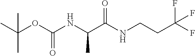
CC(OC(NC(C(NCCC(F)(F)F)=O)C)=O)(C)C
